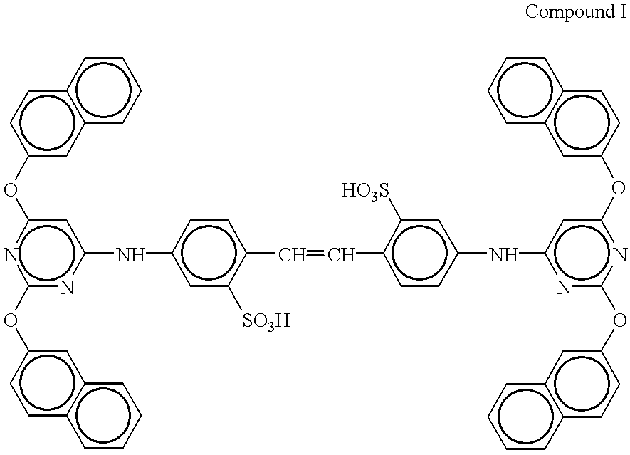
c1(Oc2ccc3c(c2)cccc3)nc(Nc2cc([SO3H])c(C=Cc3ccc(Nc4nc(Oc5cc6c(cc5)cccc6)nc(Oc5ccc6c(c5)cccc6)c4)cc3[HO3S])cc2)cc(Oc2cc3c(cc2)cccc3)n1
